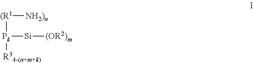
[(R1]([NH2)n])[Pk]([R34-(n+m+k)])[Si][(OR2)m]
